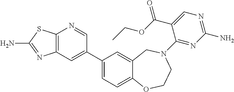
C12=C(C=C(C3=CC=C4C(=C3)CN(C3=NC(N)=NC=C3C(=O)OCC)CCO4)C=N1)N=C(N)S2
